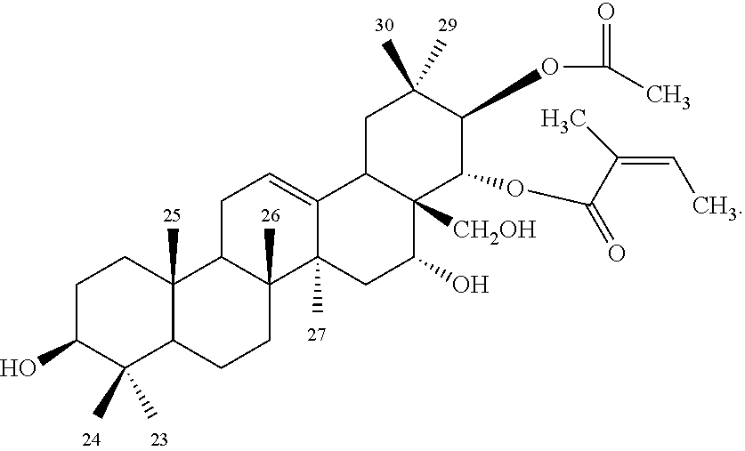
C1C(O)C(C)(C)C2C(C)(C1)C1C(C)(CC2)C2(C)C(=CC1)C1C([CH2OH])(C(O)C2)C(OC(C(C)=CC)=O)C(OC(C)=O)C(C)(C)C1
